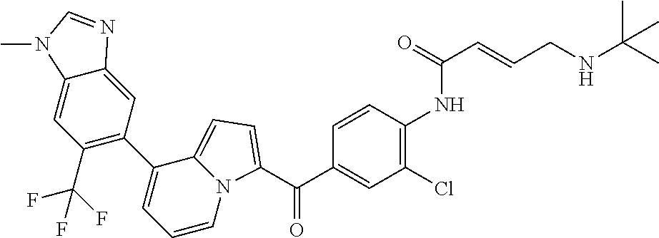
C(C1=CC(Cl)=C(NC(C=CCNC(C)(C)C)=O)C=C1)(=O)C1=CC=C2N1C=CC=C2C1=C(C(F)(F)F)C=C2C(=C1)N=CN2C
